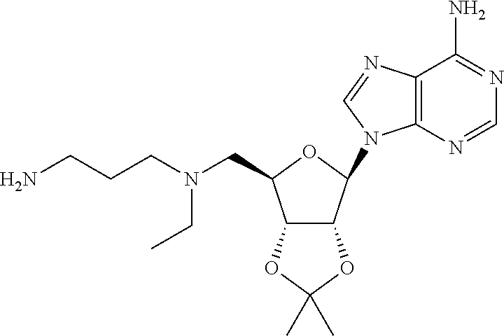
N(CCCN)(CC1C2C(C(N3C4=C(C(N)=NC=N4)N=C3)O1)OC(C)(C)O2)CC
